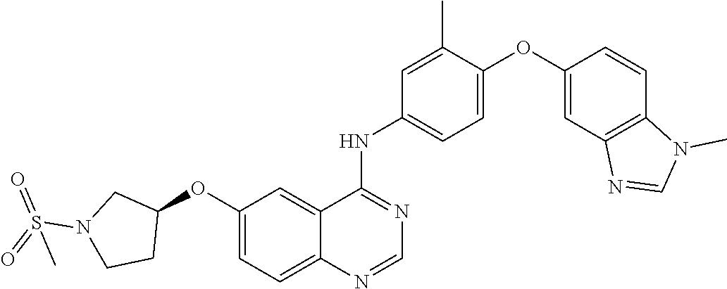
C1=C(OC2=CC3=C(C=C2)N(C)C=N3)C(C)=CC(NC2=NC=NC3=CC=C(OC4CN(S(=O)(=O)C)CC4)C=C23)=C1
